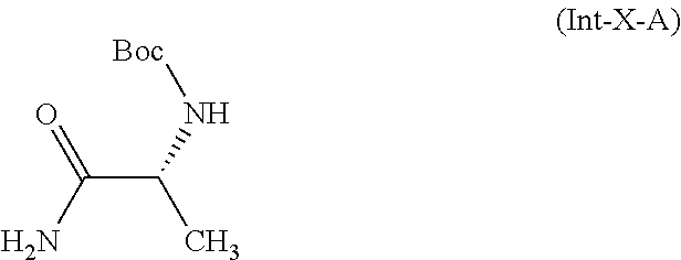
C(C(N[Boc])C)(N)=O
